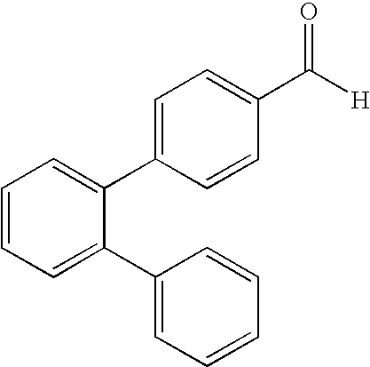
C1=CC(C([H])=O)=CC=C1C1=CC=CC=C1C1=CC=CC=C1
